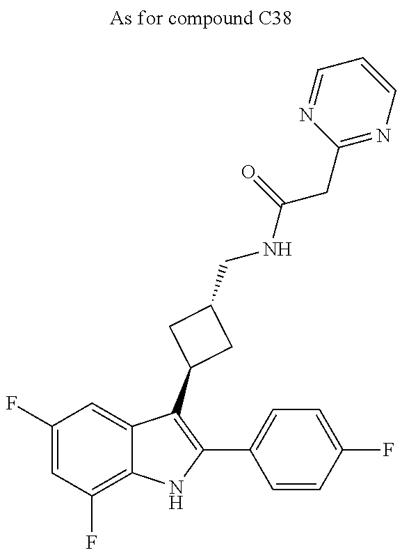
C1(F)=CC(F)=C2C(=C1)C(C1CC(CNC(CC3=NC=CC=N3)=O)C1)=C(C1=CC=C(F)C=C1)N2
